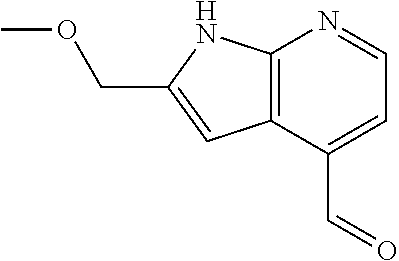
C12=C(C(C=O)=CC=N1)C=C(COC)N2
